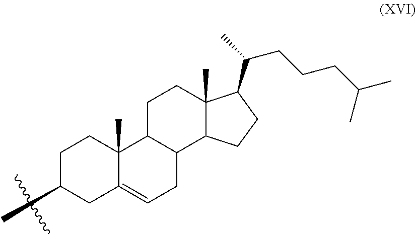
C1CC2(C)C(=CCC3C2CCC2(C)C3CCC2C(C)CCCC(C)C)CC1C
